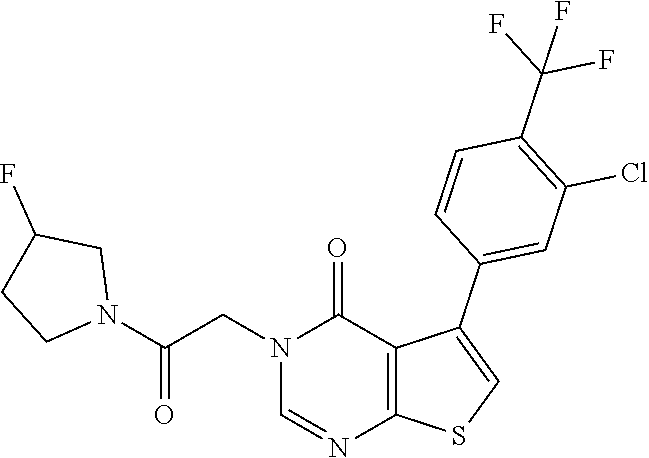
C1=NC2=C(C(=O)N1CC(N1CCC(F)C1)=O)C(C1=CC(Cl)=C(C(F)(F)F)C=C1)=CS2
